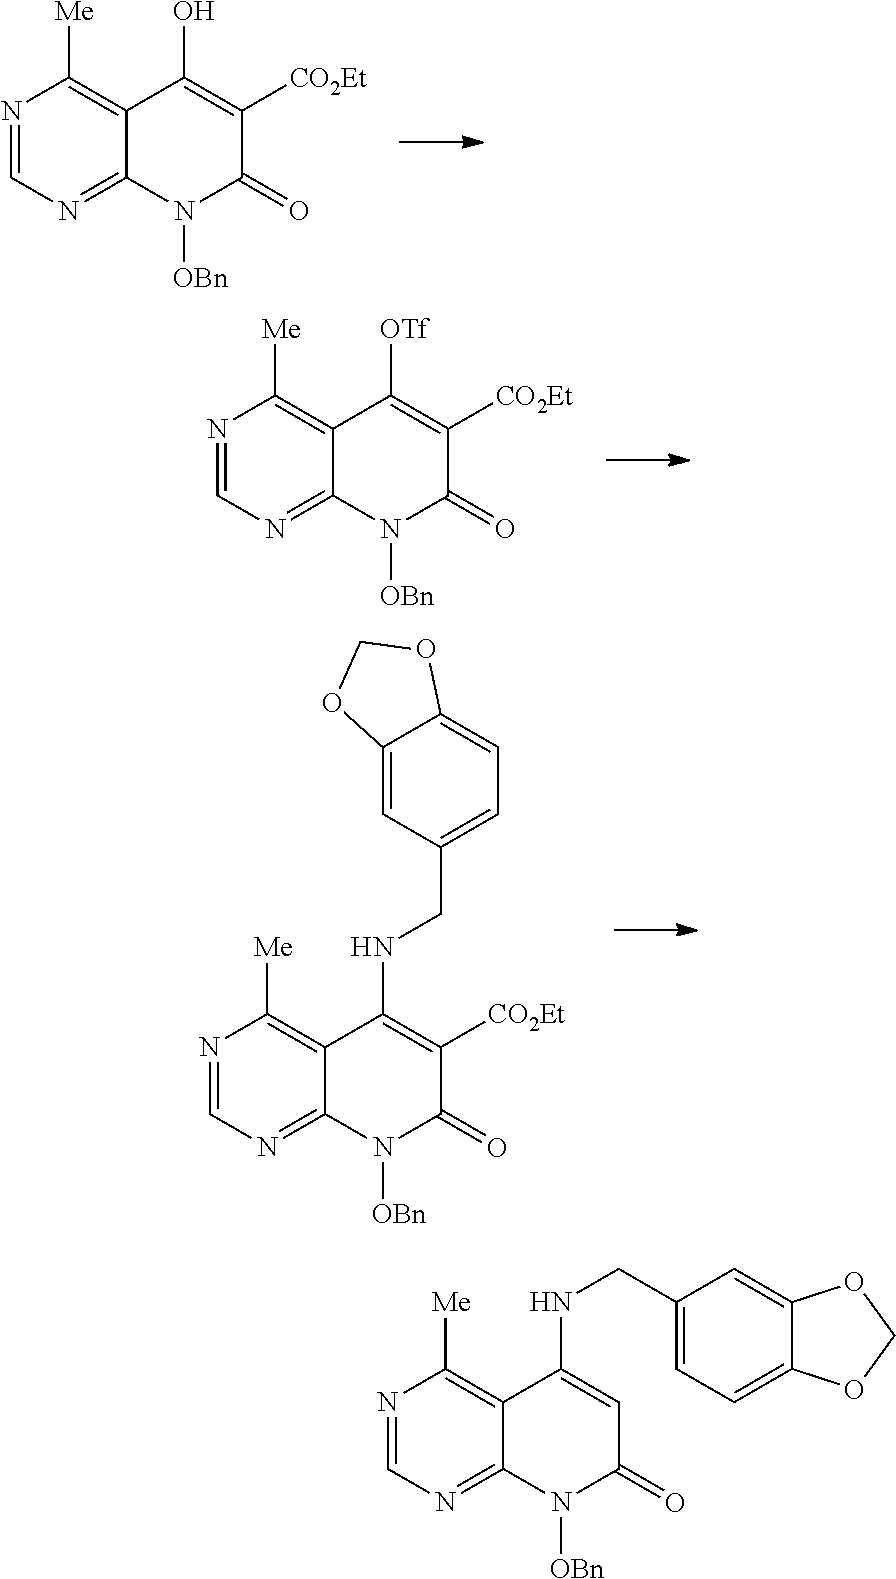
N1=CN=C2C(=C1[Me])C(O)=C([CO2Et])C(=O)N2[OBn].N1=CN=C2C(=C1[Me])C([OTf])=C([CO2Et])C(=O)N2[OBn].N1=CN=C2C(=C1[Me])C(NCC1=CC=C3C(=C1)OCO3)=C([CO2Et])C(=O)N2[OBn].N1=CN=C2C(=C1[Me])C(NCC1=CC=C3C(=C1)OCO3)=CC(=O)N2[OBn]
